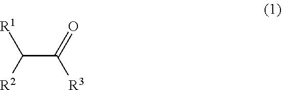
C(C(=O)[R3])([R1])[R2]
